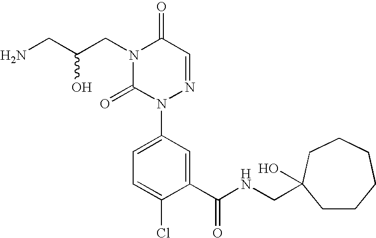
C1(C(NCC2(O)CCCCCC2)=O)=CC(N2N=CC(=O)N(CC(CN)O)C2=O)=CC=C1Cl
